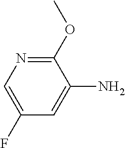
C1(OC)=NC=C(F)C=C1N
